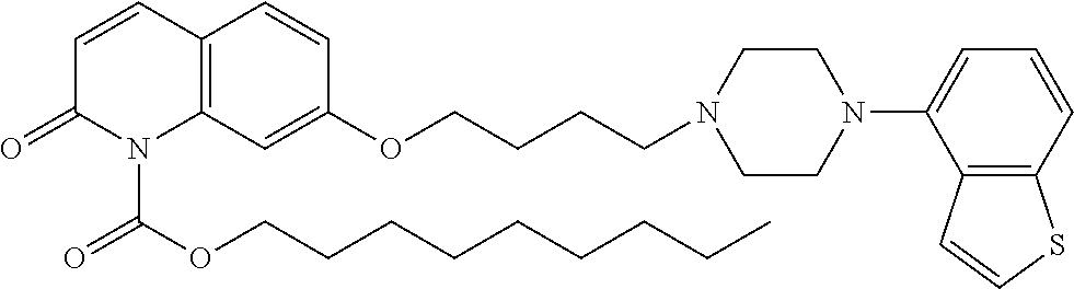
C1=CC2=C(N(C(OCCCCCCCCC)=O)C1=O)C=C(OCCCCN1CCN(C3=CC=CC4=C3C=CS4)CC1)C=C2
